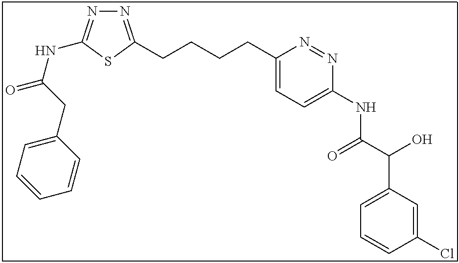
N1=C(CCCCC2=CC=C(NC(C(O)C3=CC=CC(Cl)=C3)=O)N=N2)SC(NC(=O)CC2=CC=CC=C2)=N1
